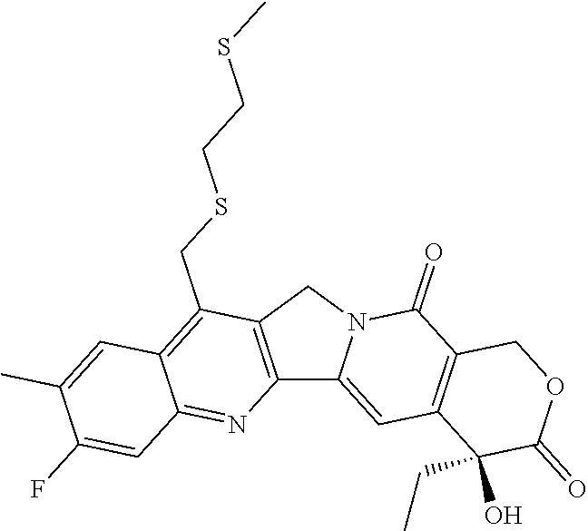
C12=C(CN3C1=CC1=C(C3=O)COC(=O)C1(CC)O)C(CSCCSC)=C1C(=N2)C=C(F)C(C)=C1
